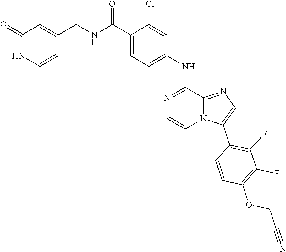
C1(NC2=CC=C(C(NCC3=CC(=O)NC=C3)=O)C(Cl)=C2)=NC=CN2C1=NC=C2C1=C(F)C(F)=C(OCC#N)C=C1
